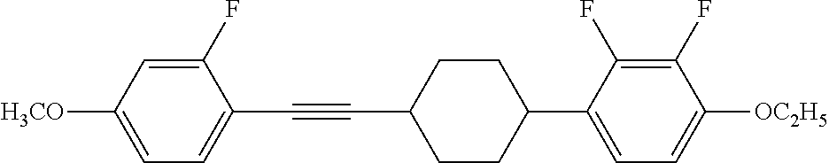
C1(F)=CC([H3CO])=CC=C1C#CC1CCC(C2=CC=C([OC2H5])C(F)=C2F)CC1
